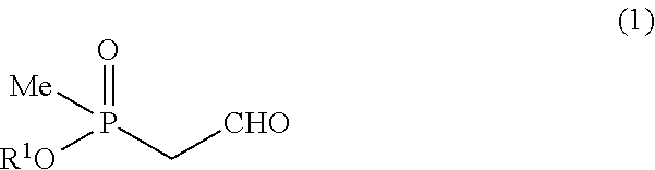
[R1O]P(C[CHO])(=O)[Me]
